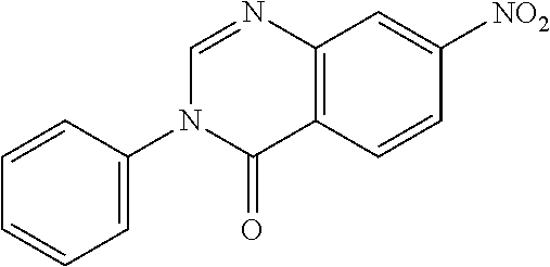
C12=C(C=CC([NO2])=C1)C(=O)N(C1=CC=CC=C1)C=N2
